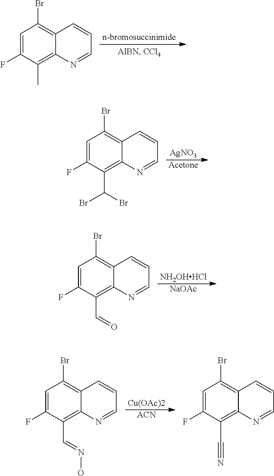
C1=C(F)C(C)=C2C(=C1Br)C=CC=N2.[AgNO3].[Acetone].C1=C(F)C(C(Br)Br)=C2C(=C1Br)C=CC=N2.[NH2OHHCl].[NaOAc].C1=C(F)C(C=O)=C2C(=C1Br)C=CC=N2.[Cu(OAc)2].[ACN].C1=C(F)C(C=NO)=C2C(=C1Br)C=CC=N2.C1=C(F)C(C#N)=C2C(=C1Br)C=CC=N2
